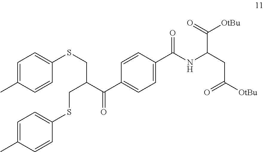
O=C(CC(NC(C1=CC=C(C(=O)C(CSC2=CC=C(C)C=C2)CSC2=CC=C(C)C=C2)C=C1)=O)C(=O)[OtBu])[OtBu]
